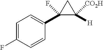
C1=C(F)C=CC(C2(F)C([H])([CO2H])C2)=C1
